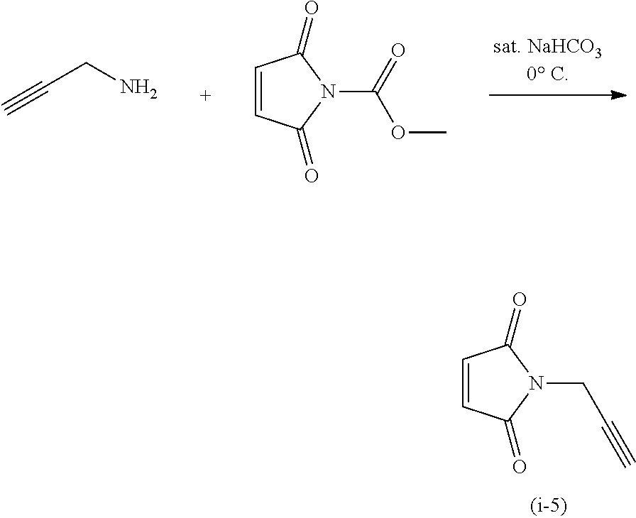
C(CN)#C.N1(C(OC)=O)C(=O)C=CC1=O.N1(CC#C)C(=O)C=CC1=O
